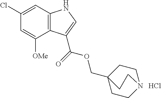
C12=C(C=C(Cl)C=C1[OMe])NC=C2C(OCC12CCN(CC1)CC2)=O.Cl
